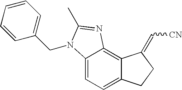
C12=CC=C3C(=C1N=C(C)N2CC1=CC=CC=C1)C(=C[CN])CC3
